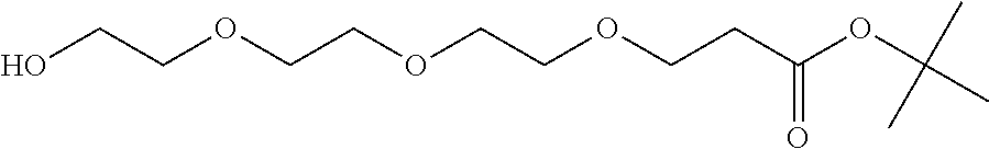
O(CCOCCOCCO)CCC(OC(C)(C)C)=O
